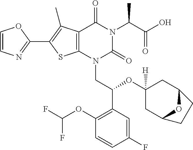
C1=CN=C(C2=C(C)C3=C(S2)N(CC(C2=C(OC(F)F)C=CC(F)=C2)OC2([H])CC4OC(C2)CC4)C(=O)N(C(C(O)=O)C)C3=O)O1
